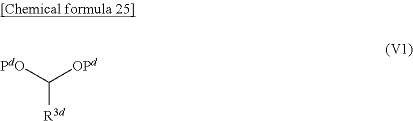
[R3d]C([PdO])[OPd]
